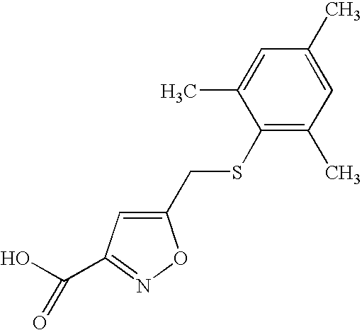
C1(CSC2=C(C)C=C(C)C=C2C)=CC(C(O)=O)=NO1
